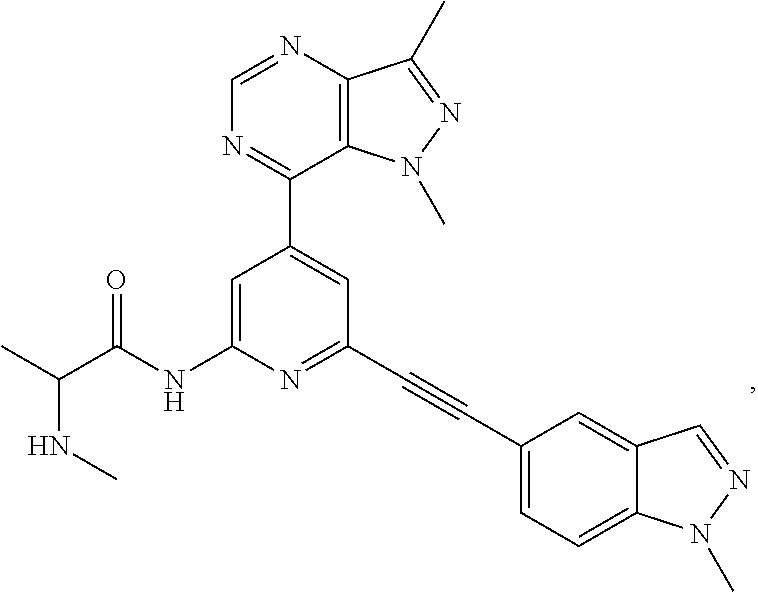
N(C(C)C(NC1=CC(C2=NC=NC3=C2N(C)N=C3C)=CC(C#CC2=CC=C3C(=C2)C=NN3C)=N1)=O)C
